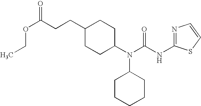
O(C(CCC1CCC(N(C(NC2=NC=CS2)=O)C2CCCCC2)CC1)=O)CC
